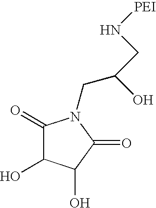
O=C1C(O)C(O)C(=O)N1CC(O)CN[PEI]
